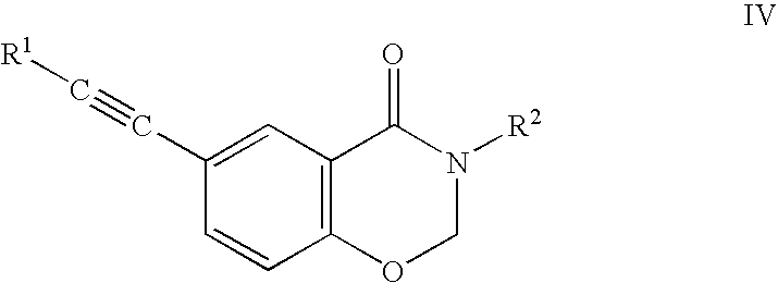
C12=C(C=C(C#C[R1])C=C1)C(=O)N([R2])CO2
